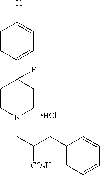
C1=CC(C2(F)CCN(CC(CC3=CC=CC=C3)[CO2H])CC2)=CC=C1Cl.Cl
